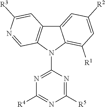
C12=CC([R2])=CC([R1])=C1N(C1=NC([R4])=NC([R5])=N1)C1=C2C=C([R3])N=C1
